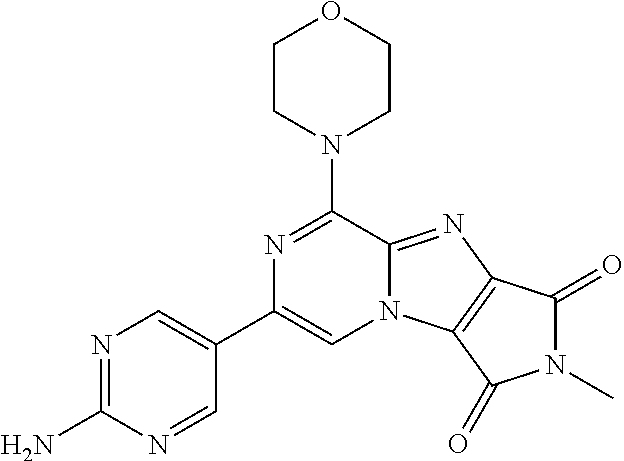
N1=C(N)N=CC(C2=CN3C(=NC4=C3C(=O)N(C)C4=O)C(N3CCOCC3)=N2)=C1
